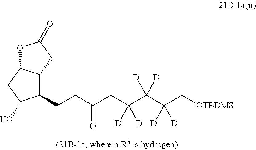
C(CC(C(C(C[OTBDMS])([D])[D])([D])[D])([D])[D])(CCC1C2C(CC1O)OC(=O)C2)=O
